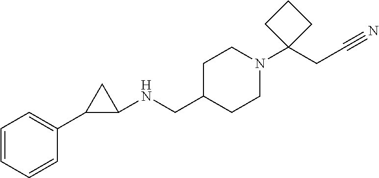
C1CN(C2(CC#N)CCC2)CCC1CNC1C(C2=CC=CC=C2)C1
